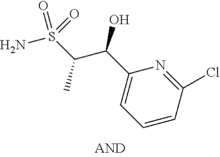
C1=CC(Cl)=NC(C(C(S(N)(=O)=O)C)O)=C1
